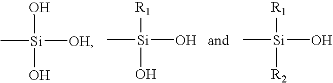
C[Si]([OH])(O)O.C[Si](O)([R1])O.C[Si](O)([R1])[R2]
